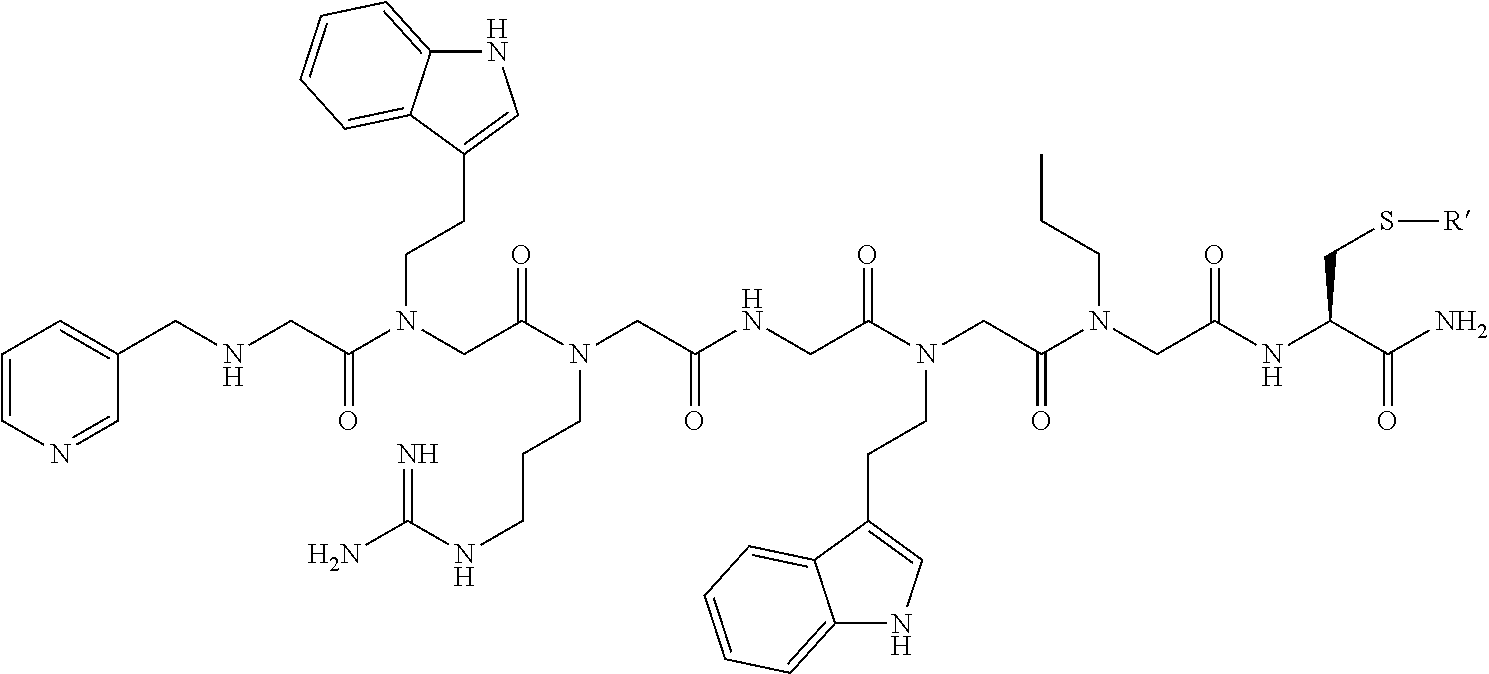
N(C(CN(C(CN(C(CNC(CN(C(CN(C(CNCC1=CC=CN=C1)=O)CCC1=CNC2=CC=CC=C12)=O)CCCNC(=N)N)=O)=O)CCC1=CNC2=CC=CC=C12)=O)CCC)=O)C(C(N)=O)CS[R]
